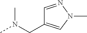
CN(CC1=CN(C)N=C1)C
